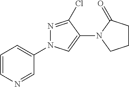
C1=CN=CC(N2N=C(Cl)C(N3C(=O)CCC3)=C2)=C1
